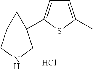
C12(C3=CC=C(C)S3)C(CNC1)C2.Cl
